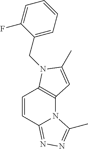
C12=C(N(CC3=CC=CC=C3F)C(C)=C1)C=CC1=NN=C(C)N21
